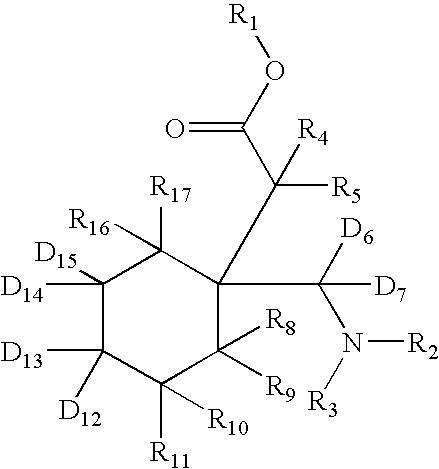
C1([D14])([D15])C([D13])([D12])C([R11])([R10])C([R9])([R8])C(C(C(O[R1])=O)([R5])[R4])(C([D6])(N([R3])[R2])[D7])C1([R17])[R16]
